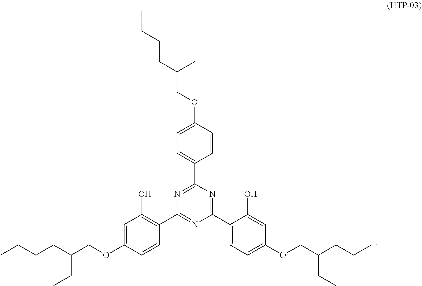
C1(C2=CC=C(OCC(CCC)CC)C=C2O)=NC(C2=CC=C(OCC(CCCC)C)C=C2)=NC(C2=C(O)C=C(OCC(CCCC)CC)C=C2)=N1
